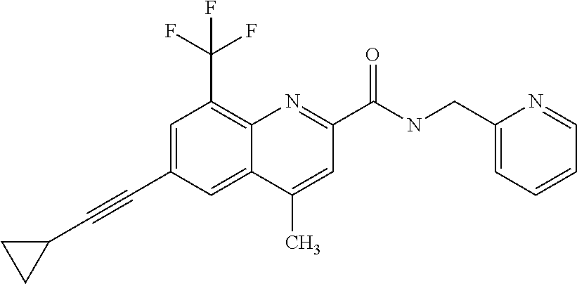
C1(C)=CC(C(NCC2=CC=CC=N2)=O)=NC2=C(C(F)(F)F)C=C(C#CC3CC3)C=C12
